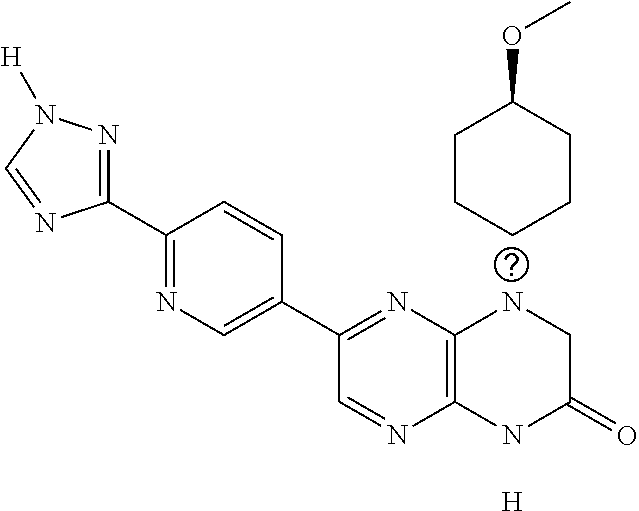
[H].C12=C(NC(=O)CN1)N=CC(C1=CN=C(C3=NN([H])C=N3)C=C1)=N2.C1CCC(OC)CC1
